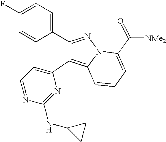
C1(C2=NN3C(=C2C2=CC=NC(NC4CC4)=N2)C=CC=C3C([NMe2])=O)=CC=C(F)C=C1
